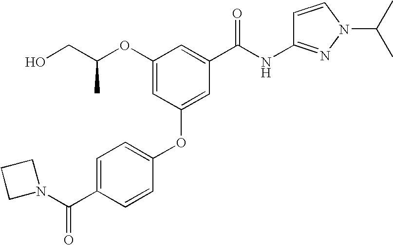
O(C1=CC(OC2=CC=C(C(N3CCC3)=O)C=C2)=CC(C(NC2=NN(C(C)C)C=C2)=O)=C1)C(CO)C
